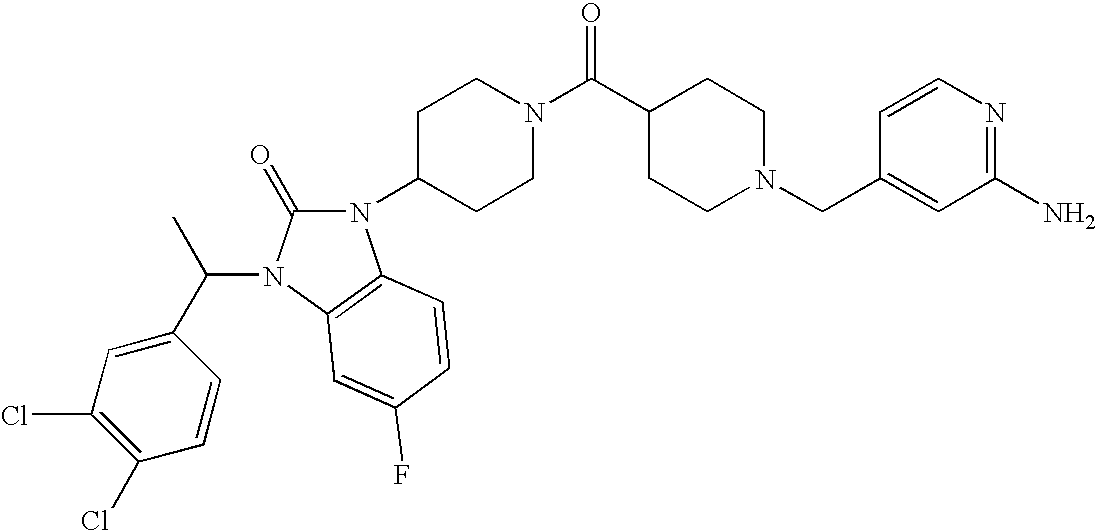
C1(N)=NC=CC(CN2CCC(C(N3CCC(N4C(=O)N(C(C5=CC(Cl)=C(Cl)C=C5)C)C5=C4C=CC(F)=C5)CC3)=O)CC2)=C1
